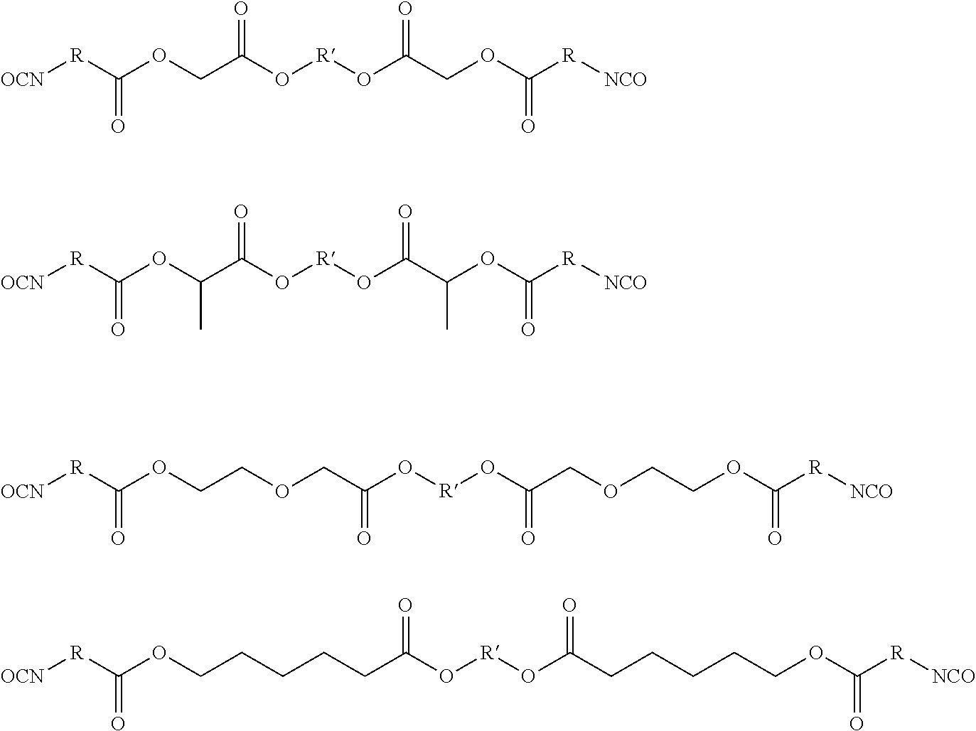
O([R]OC(COC([R][NCO])=O)=O)C(COC([R][OCN])=O)=O.O([R]OC(C(OC([R][NCO])=O)C)=O)C(C(OC([R][OCN])=O)C)=O.[OCN][R]C(OCCOCC(O[R]OC(COCCOC([R][NCO])=O)=O)=O)=O.O([R]OC(CCCCCOC([R][NCO])=O)=O)C(CCCCCOC([R][OCN])=O)=O
